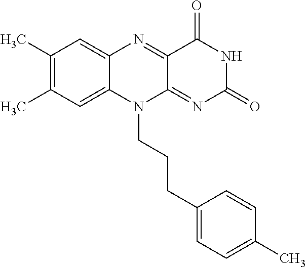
C1(C)=C(C)C=C2C(=C1)N=C1C(=NC(=O)NC1=O)N2CCCC1=CC=C(C)C=C1
